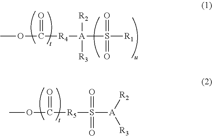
COC([R4][A](S([R1])(=O)=O)([R2])[R3])=O.COC([R5]S([A]([R2])[R3])(=O)=O)=O
